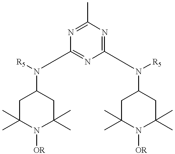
N1=C(N([R5])C2CC(C)(C)N([OR])C(C)(C)C2)N=C(C)N=C1N([R5])C1CC(C)(C)N([OR])C(C)(C)C1
